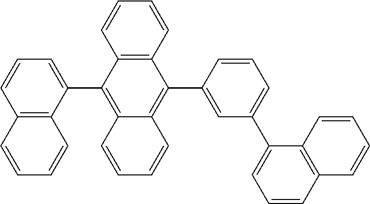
C12=C(C(C3=C4C(=C(C5=CC(C6=CC=CC7=C6C=CC=C7)=CC=C5)C5=C3C=CC=C5)C=CC=C4)=CC=C1)C=CC=C2
